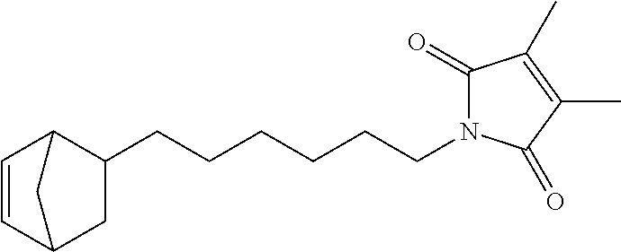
C(CCCC1C2C=CC(C1)C2)CCN1C(=O)C(C)=C(C)C1=O
